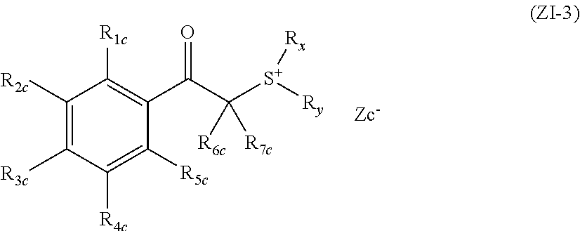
C1([R2c])=C([R3c])C([R4c])=C([R5c])C(C(C([S+]([Ry])[Rx])([R7c])[R6c])=O)=C1[R1c]
